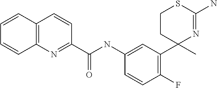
C1(NC(C2=NC3=C(C=C2)C=CC=C3)=O)=CC(C2(C)N=C(N)SCC2)=C(F)C=C1
